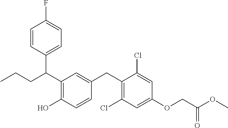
C(C1=C(O)C=CC(CC2=C(Cl)C=C(OCC(OC)=O)C=C2Cl)=C1)(C1=CC=C(F)C=C1)CCC
